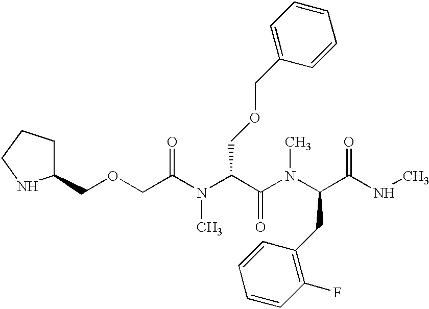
C1(COCC(=O)N(C(C(N(C)C(C(=O)NC)CC2=C(F)C=CC=C2)=O)COCC2=CC=CC=C2)C)CCCN1
